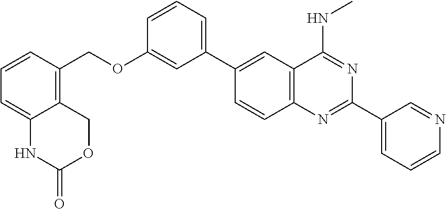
C1(C2=CC3=C(C=C2)N=C(C2=CC=CN=C2)N=C3NC)=CC=CC(OCC2=C3C(=CC=C2)NC(=O)OC3)=C1
